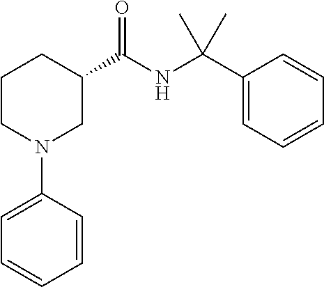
C1CN(C2=CC=CC=C2)CC(C(=O)NC(C2=CC=CC=C2)(C)C)C1
